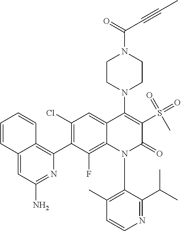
N1(C2=C(C)C=CN=C2C(C)C)C(=O)C(S(=O)(=O)C)=C(N2CCN(C(=O)C#CC)CC2)C2=CC(Cl)=C(C3=C4C(=CC(N)=N3)C=CC=C4)C(F)=C12
